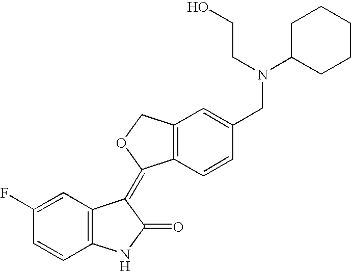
C1=C(F)C=CC2=C1C(=C1C3=C(C=C(CN(C4CCCCC4)CCO)C=C3)CO1)C(=O)N2
